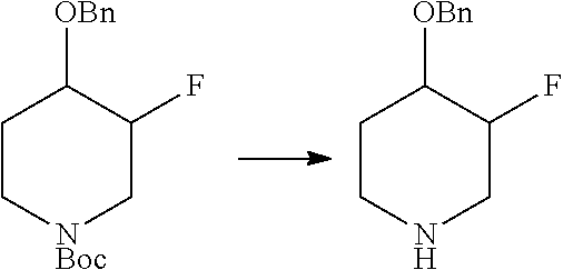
C1C[NBoc]CC(F)C1[OBn].C1CNCC(F)C1[OBn]
